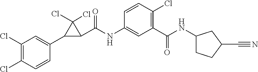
C1(Cl)=C(Cl)C=CC(C2C(C(NC3=CC(C(=O)NC4CCC(C#N)C4)=C(Cl)C=C3)=O)C2(Cl)Cl)=C1
